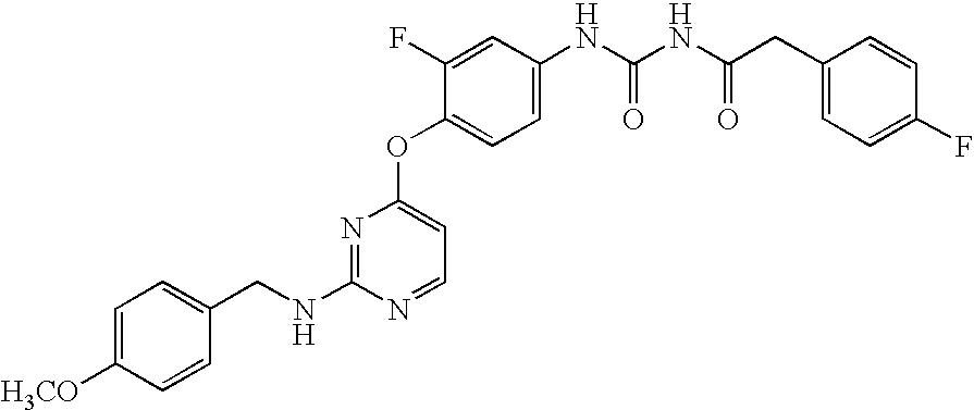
C1=C([H3CO])C=CC(CNC2=NC(OC3=CC=C(NC(=O)NC(=O)CC4=CC=C(F)C=C4)C=C3F)=CC=N2)=C1
